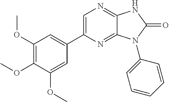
C1(OC)=C(OC)C(OC)=CC(C2=CN=C3C(=N2)N(C2=CC=CC=C2)C(=O)N3)=C1
